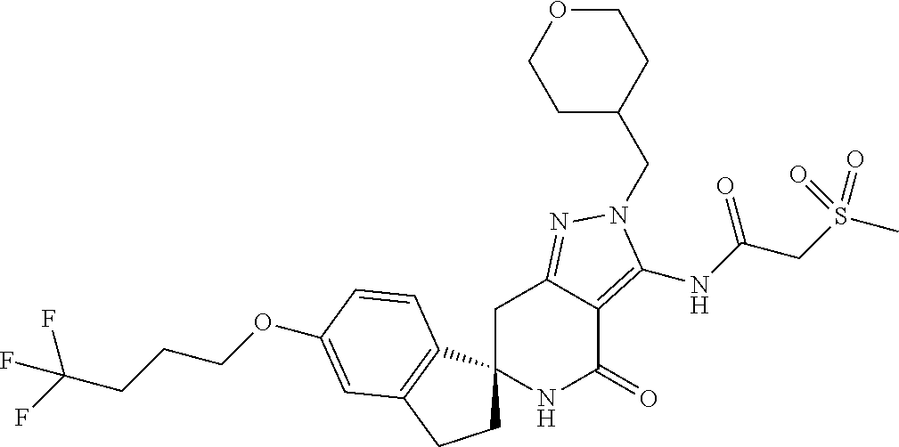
O(C1=CC2=C(C3(CC2)NC(=O)C2=C(NC(=O)CS(C)(=O)=O)N(CC4CCOCC4)N=C2C3)C=C1)CCCC(F)(F)F
